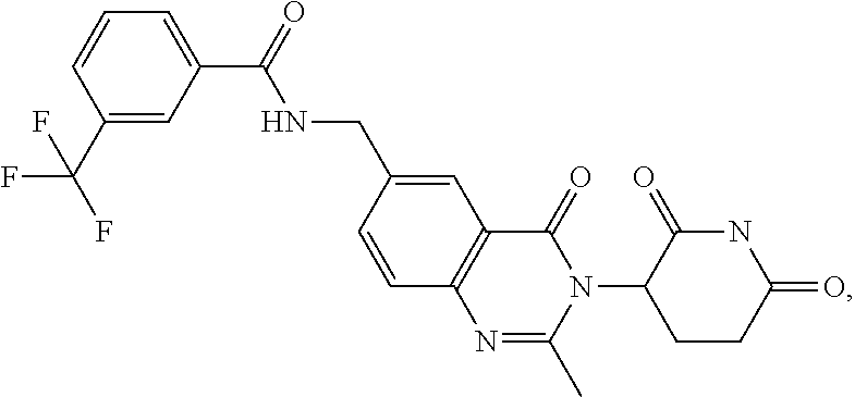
C12=C(C=C(CNC(C3=CC=CC(C(F)(F)F)=C3)=O)C=C1)C(=O)N(C1CCC(=O)NC1=O)C(C)=N2
